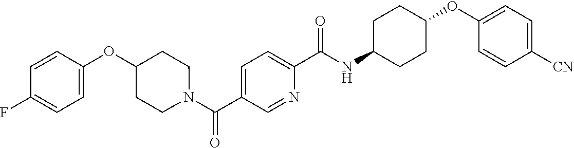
N(C(C1=CC=C(C(=O)N2CCC(OC3=CC=C(F)C=C3)CC2)C=N1)=O)C1CCC(OC2=CC=C([CN])C=C2)CC1
